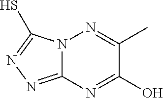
C12=NN=C(S)N1N=C(C)C(O)=N2
